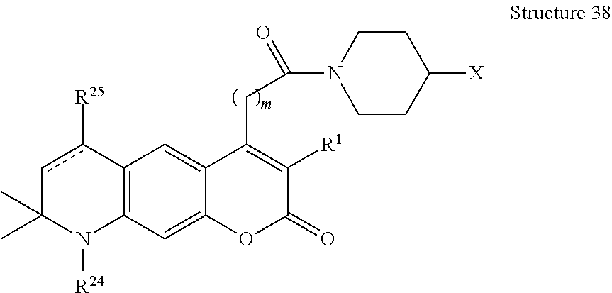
C12=C(C=C3C(=C1)C(CC(=O)N1CCC([X])CC1)=C([R1])C(=O)O3)N([R24])C(C)(C)cc2[R25]
